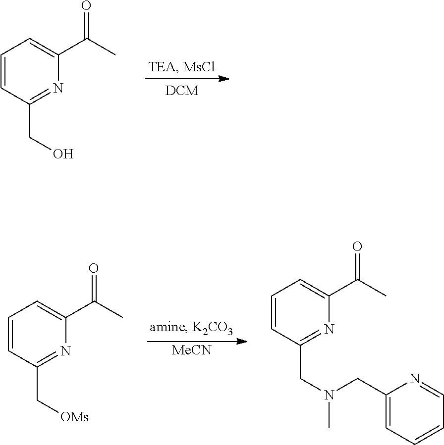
C1=CC(CO)=NC(C(C)=O)=C1.[MeCN].C1=CC(C[OMs])=NC(C(C)=O)=C1.C1=CC(CN(C)CC2=CC=CC=N2)=NC(C(C)=O)=C1
